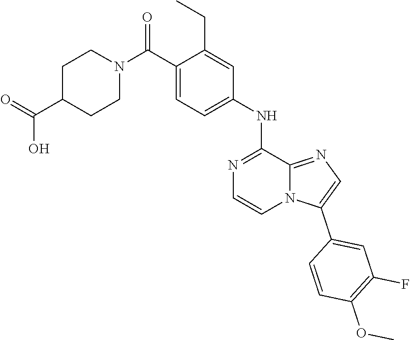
C1(C(=O)N2CCC(C(O)=O)CC2)=CC=C(NC2=NC=CN3C2=NC=C3C2=CC(F)=C(OC)C=C2)C=C1CC
